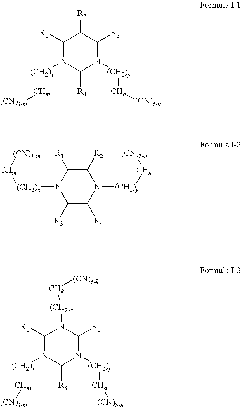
C1([R1])N([(CH2)x][CHm][(CN)3-m])C([R4])N([(CH2)y][CHn][(CN)3-n])C([R3])C1[R2].C1([R3])C([R4])N([(CH2)y][CHn][(CN)3-n])C([R2])C([R1])N1[(CH2)x][CHm][(CN)3-m].C1([R1])N([(CH2)x][CHm][(CN)3-m])C([R3])N([(CH2)y][CHn][(CN)3-n])C([R2])N1[(CH2)z][CHk][(CN)3-k]
